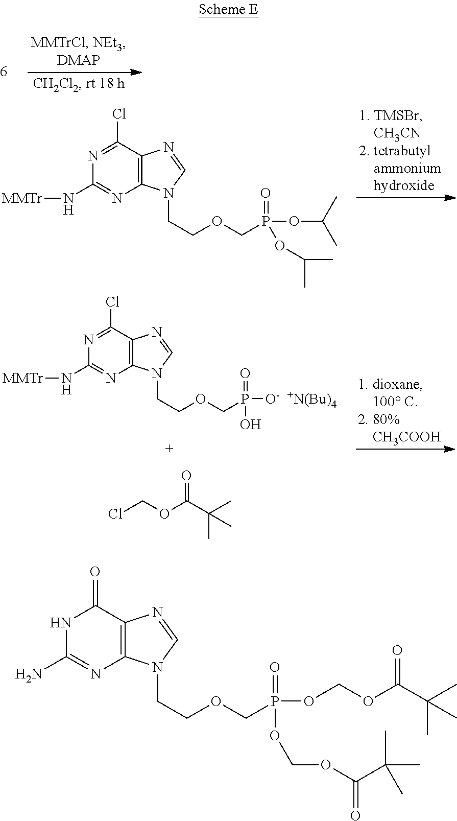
N1=C(Cl)C2=C(N=C1N[MMTr])N(CCOCP(OC(C)C)(=O)OC(C)C)C=N2.N1=C(Cl)C2=C(N=C1N[MMTr])N(CCOCP([O-  +N(Bu)4])(=O)O)C=N2.ClCOC(C(C)(C)C)=O.N1C(N)=NC2=C(C1=O)N=CN2CCOCP(OCOC(C(C)(C)C)=O)(=O)OCOC(=O)C(C)(C)C
